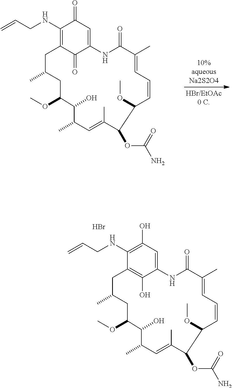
C1(NCC=C)=C(O)C=C2C(O)=C1CC(C)CC(OC)C(O)C(C)C=C(C)C(OC(=O)N)C(OC)C=CC=C(C)C(=O)N2.Br.C1(NCC=C)=C2C(=O)C(=CC1=O)NC(=O)C(C)=CC=CC(OC)C(OC(=O)N)C(C)=CC(C)C(O)C(OC)CC(C)C2
